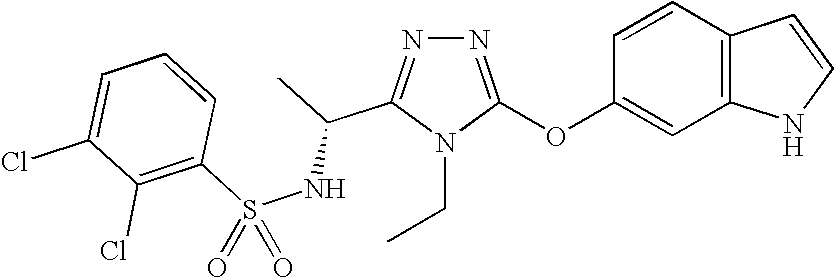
N1=C(OC2=CC3=C(C=C2)C=CN3)N(CC)C(C(NS(C2=C(Cl)C(Cl)=CC=C2)(=O)=O)C)=N1
